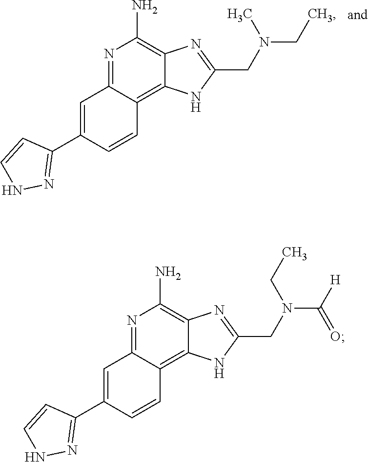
N1=C2C(=C3C(=C1N)N=C(CN(CC)C)N3)C=CC(C1=NNC=C1)=C2.N1=C2C(=C3C(=C1N)N=C(CN(C([H])=O)CC)N3)C=CC(C1=NNC=C1)=C2
